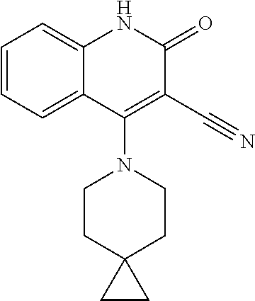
C1=CC=C2C(=C1)NC(=O)C(C#N)=C2N1CCC2(CC1)CC2
